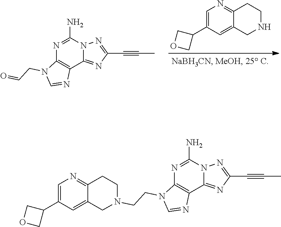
C1NCC2=CC(C3COC3)=CN=C2C1.C12=NC(C#CC)=NN1C(N)=NC1=C2N=CN1CC=O.C12=NC(C#CC)=NN1C(N)=NC1=C2N=CN1CCN1CCC2=NC=C(C3COC3)C=C2C1
